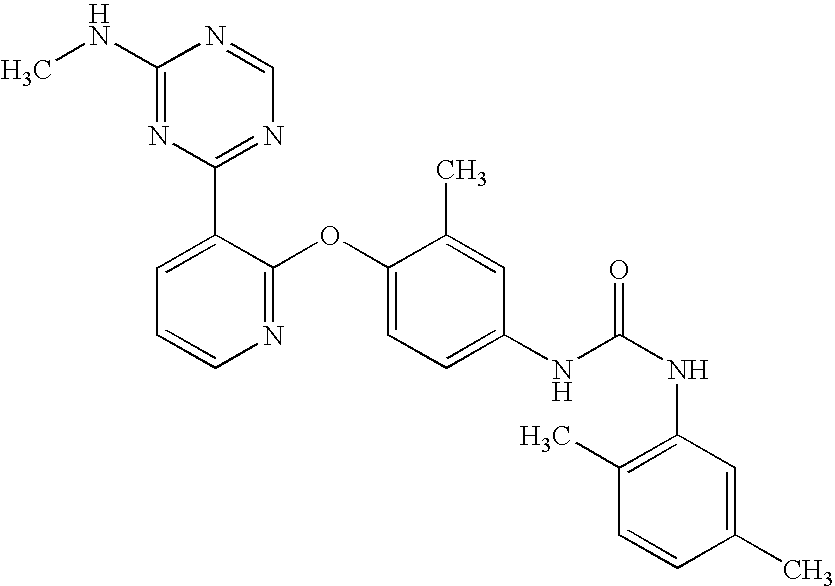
C1(NC)=NC(C2=CC=CN=C2OC2=CC=C(NC(NC3=C(C)C=CC(C)=C3)=O)C=C2C)=NC=N1
